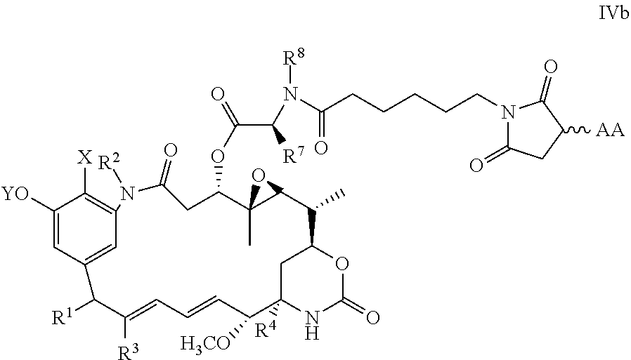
C1([YO])=CC2=CC(=C1[X])N([R2])C(=O)CC(OC(=O)C(N([R8])C(CCCCCN1C(=O)CC([AA])C1=O)=O)[R7])C1(C)C(C(C)C3CC([R4])(C([H3CO])C=CC=C([R3])C2[R1])NC(=O)O3)O1
